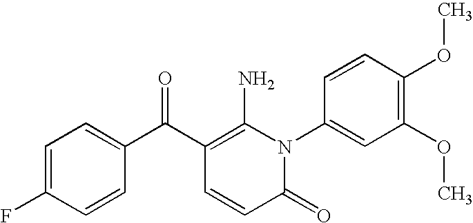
C1(=O)N(C2=CC(OC)=C(OC)C=C2)C(N)=C(C(C2=CC=C(F)C=C2)=O)C=C1
